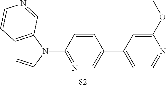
C12=C(N(C3=NC=C(C4=CC=NC(OC)=C4)C=C3)C=C1)C=NC=C2
